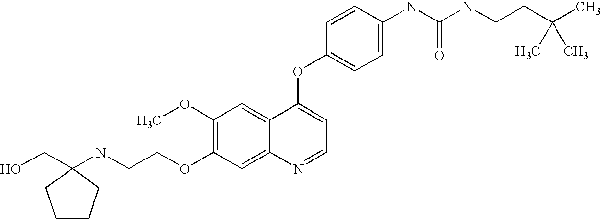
C1(OC)=C(OCCNC2(CO)CCCC2)C=C2C(=C1)C(OC1=CC=C(NC(NCCC(C)(C)C)=O)C=C1)=CC=N2
